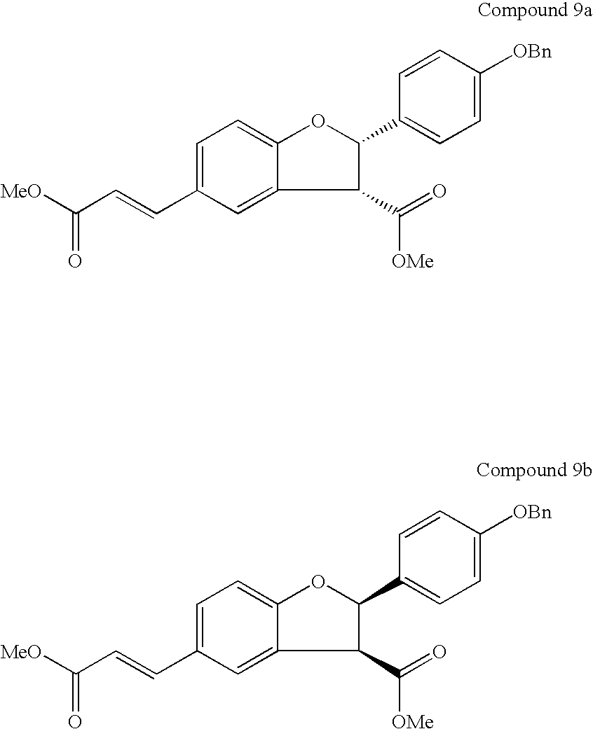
C1(C(=O)[OMe])C(C2=CC=C([OBn])C=C2)OC2=CC=C(C=CC([MeO])=O)C=C12.C1(C(=O)[OMe])C(C2=CC=C([OBn])C=C2)OC2=CC=C(C=CC([MeO])=O)C=C12
